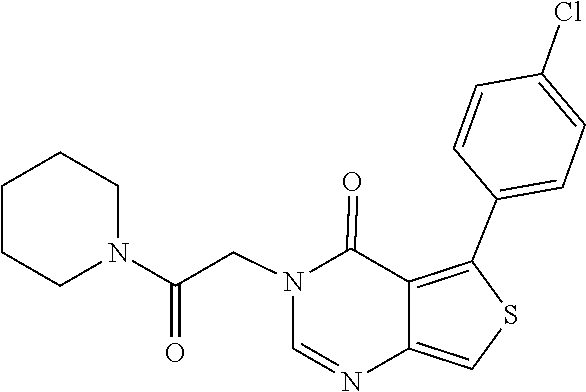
C1=NC2=CSC(C3=CC=C(Cl)C=C3)=C2C(=O)N1CC(N1CCCCC1)=O
